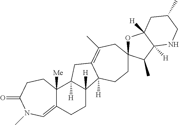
C1CC2([H])C([H])(CC3=C(C)CC4(OC5([H])C([H])(C4C)NCC(C)C5)CCC23[H])C2([Me])C1=CN(C)C(=O)CC2
